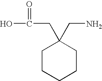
C1CCCCC1(CC(=O)O)CN
